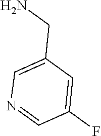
C1(F)=CC(CN)=CN=C1
